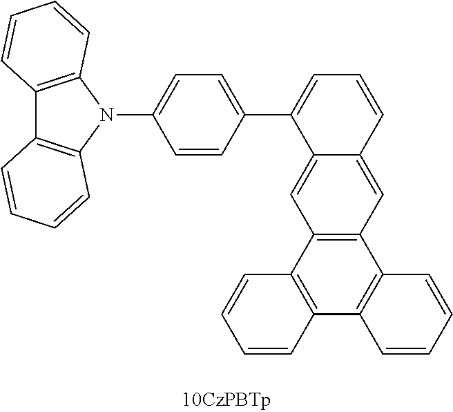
C12=C(N(C3=CC=C(C4=CC=CC5=CC6=C(C=C45)C4=C(C5=C6C=CC=C5)C=CC=C4)C=C3)C3=C1C=CC=C3)C=CC=C2
